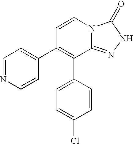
C1=C(Cl)C=CC(C2=C(C3=CC=NC=C3)C=CN3C2=NNC3=O)=C1
